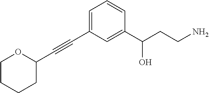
C(#CC1=CC=CC(C(CCN)O)=C1)C1OCCCC1
